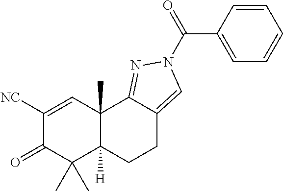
C1([NC])=CC2(C)C([H])(C(C)(C)C1=O)CCC1=CN(C(C3=CC=CC=C3)=O)N=C21
